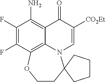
FC1=C(F)C(N)=C2C3=C1OCCC1(N3C=C([CO2Et])C2=O)CCCC1
